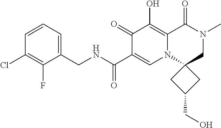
C1(CNC(=O)C2=CN3C(=C(O)C2=O)C(=O)N(C)CC32CC(CO)C2)=CC=CC(Cl)=C1F
